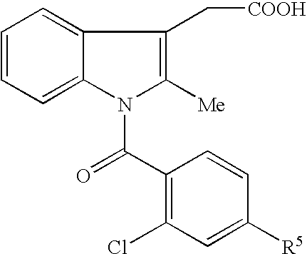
C1=CC=C2C(=C1)C(C[COOH])=C([Me])N2C(C1=C(Cl)C=C([R5])C=C1)=O
